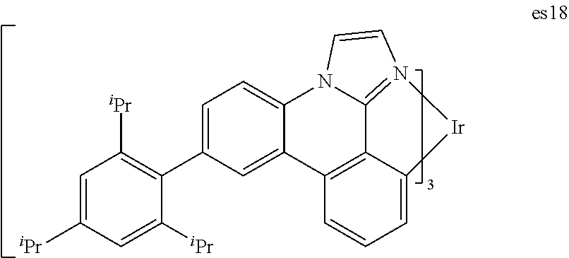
C1=C(C2=C([iPr])C=C([iPr])C=C2[iPr])C=C2C(=C1)N1C3=N(C=C1)[Ir]C1=CC=CC2=C31
